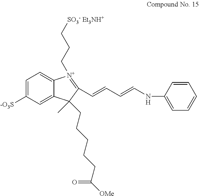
C1=C([-O3S])C=C2C(=C1)[N+](CCC[SO3- Et3NH+])=C(C=CC=CNC1=CC=CC=C1)C2(C)CCCCCC([OMe])=O
